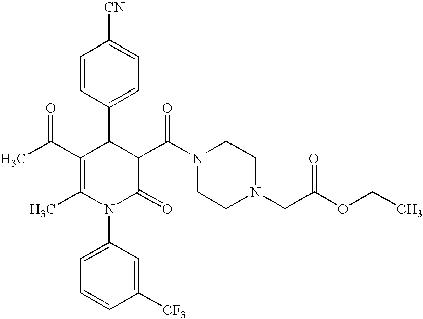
C1=CC(C2C(C(C)=O)=C(C)N(C3=CC=CC([CF3])=C3)C(=O)C2C(N2CCN(CC(OCC)=O)CC2)=O)=CC=C1[CN]
